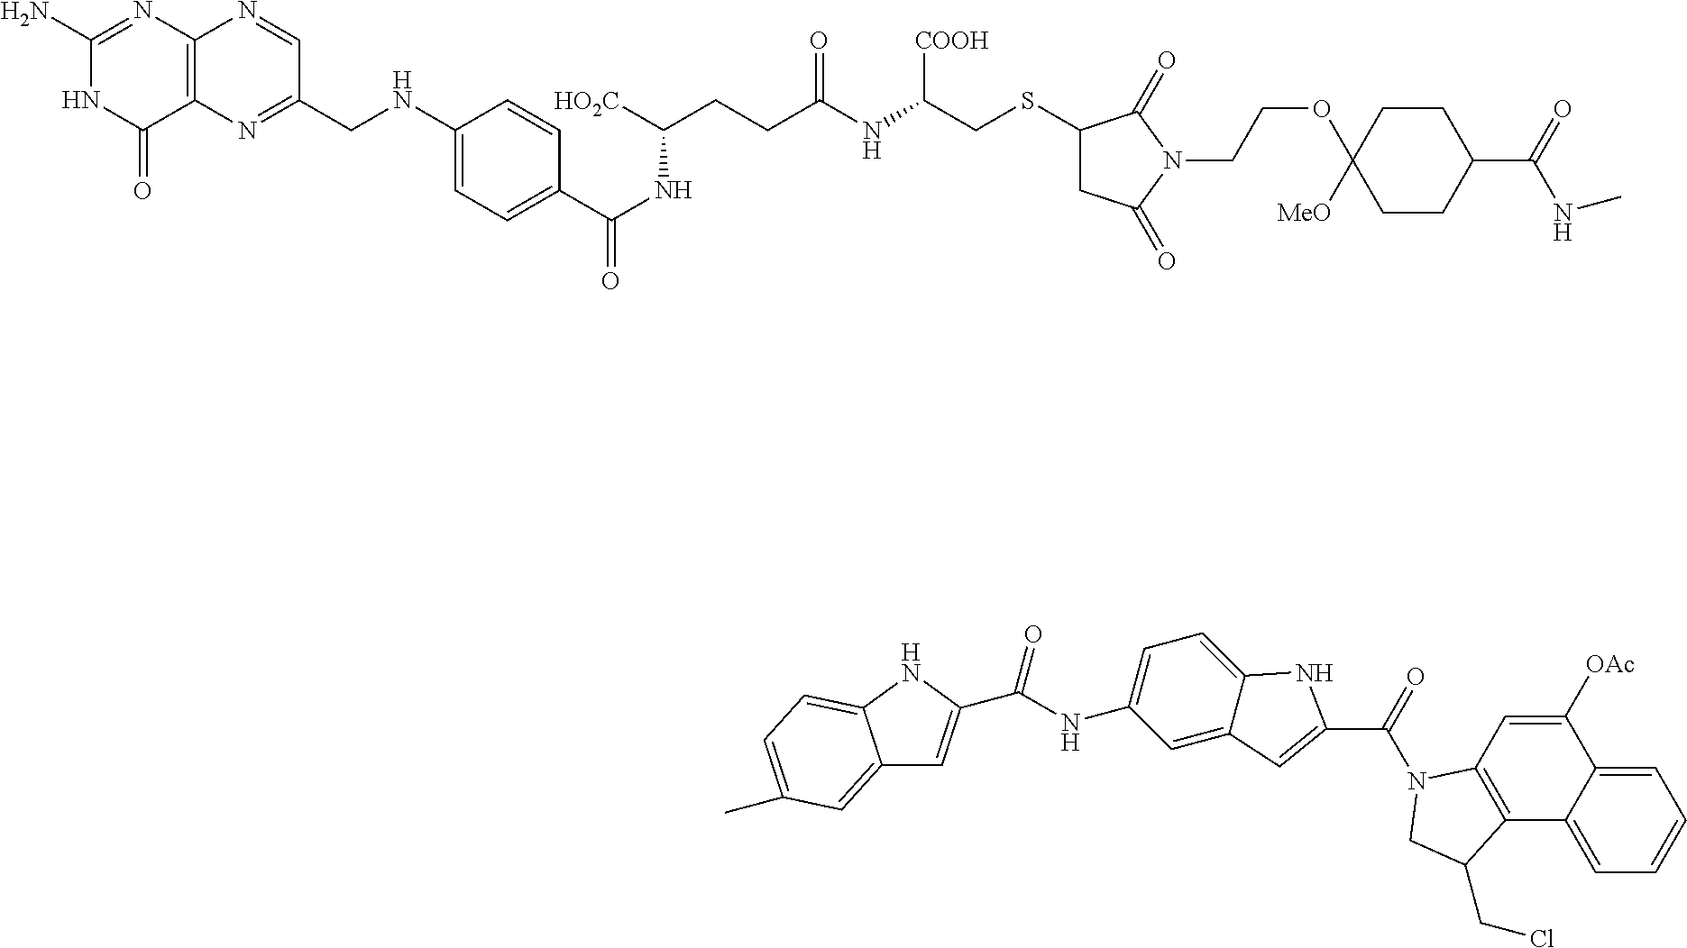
N1C(N)=NC2=C(C1=O)N=C(CNC1=CC=C(C(NC(CCC(NC(CSC3CC(=O)N(CCOC4([MeO])CCC(C(=O)NC)CC4)C3=O)[COOH])=O)[HO2C])=O)C=C1)C=N2.CC1=CC=C2C(=C1)C=C(C(=O)NC1=CC=C3C(=C1)C=C(C(N1C4=C(C5=CC=CC=C5C([OAc])=C4)C(CCl)C1)=O)N3)N2
